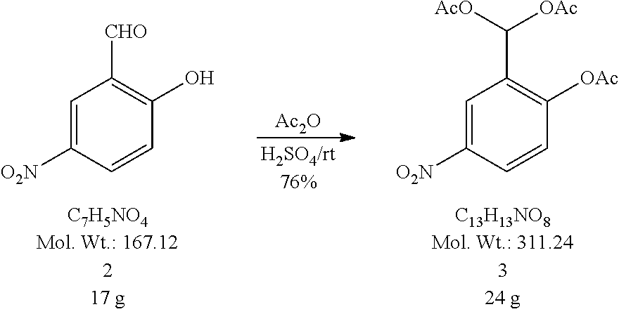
[Ac2O].C1=C([O2N])C=CC([OAc])=C1C([AcO])[OAc].C1=C([O2N])C=CC(O)=C1[CHO]
